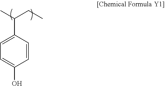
C(C1=CC=C(O)C=C1)(C)CC
